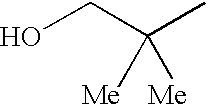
OCC(C)([Me])[Me]
